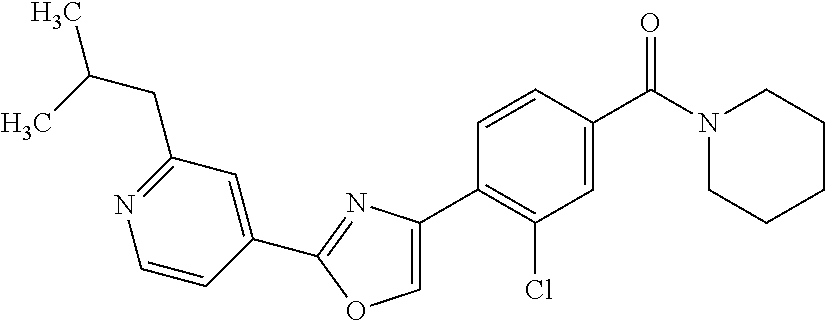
C1(C2=NC(C3=C(Cl)C=C(C(N4CCCCC4)=O)C=C3)=CO2)=CC(CC(C)C)=NC=C1
